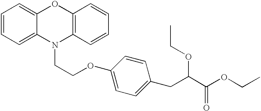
C1=CC=C2C(=C1)OC1=C(N2CCOC2=CC=C(CC(OCC)C(=O)OCC)C=C2)C=CC=C1
